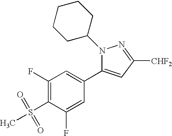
N1(C2CCCCC2)C(C2=CC(F)=C(S(=O)(=O)C)C(F)=C2)=CC([CHF2])=N1
